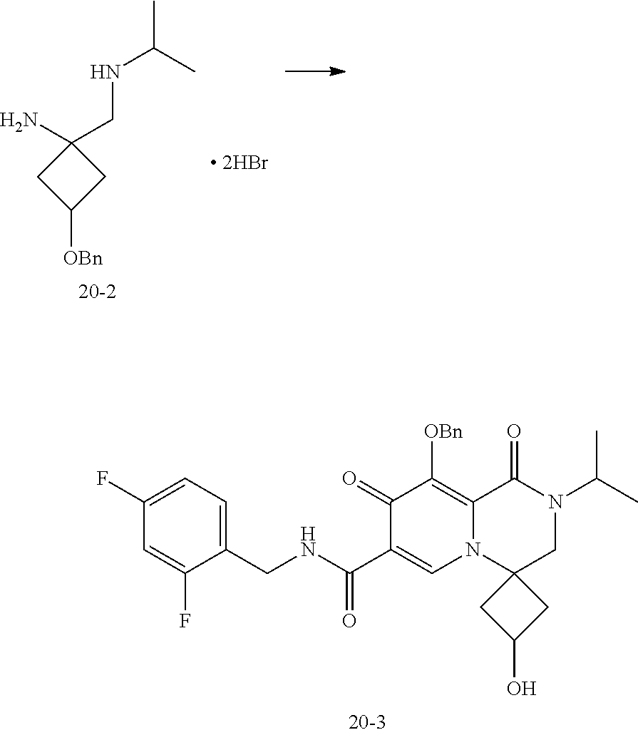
C1C([OBn])CC1(N)CNC(C)C.C1(F)=CC=C(CNC(C2=CN3C(=C([OBn])C2=O)C(=O)N(C(C)C)CC32CC(O)C2)=O)C(F)=C1
